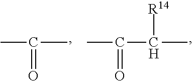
CC(=O)C.CC(=O)C(C)[R14]
